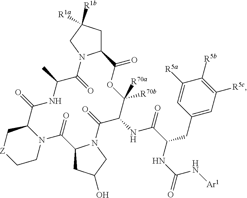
C12CC([R1a])([R1b])CN1C(=O)C(C)NC(=O)C1N(C(=O)C3CC(O)CN3C(=O)C(NC(C(NC(=O)N[Ar1])CC3=CC([R5c])=C([R5b])C([R5a])=C3)=O)C([R70b])([R70a])OC2=O)CC[Z]C1
